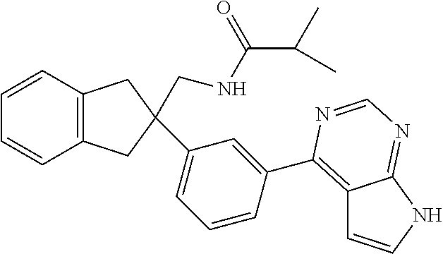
C12=C(CC(CNC(C(C)C)=O)(C3=CC=CC(C4=C5C=CNC5=NC=N4)=C3)C1)C=CC=C2
